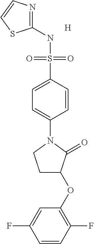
C1(NS(C2=CC=C(N3CCC(OC4=C(F)C=CC(F)=C4)C3=O)C=C2)(=O)=O)=NC=CS1.[H]
